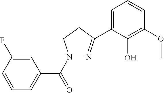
C1=C(F)C=CC=C1C(=O)N1N=C(C2=CC=CC(OC)=C2O)CC1
